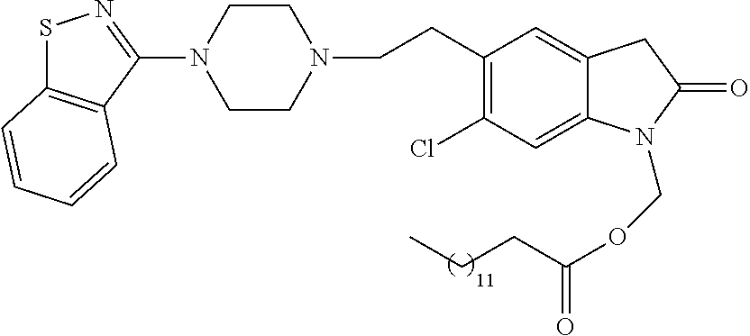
S1C2=C(C(N3CCN(CCC4=C(Cl)C=C5C(=C4)CC(=O)N5COC(=O)CCC)CC3)=N1)C=CC=C2
